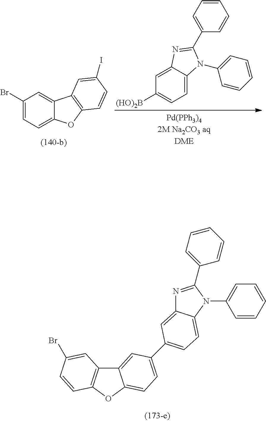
C1(Br)=CC=C2C(=C1)C1=C(O2)C=CC(I)=C1.C1=C2C(=CC([(HO)2B])=C1)N=C(C1=CC=CC=C1)N2C1=CC=CC=C1.C12=CC(C3=CC=C4C(=C3)N=C(C3=CC=CC=C3)N4C3=CC=CC=C3)=CC=C1OC1=C2C=C(Br)C=C1
